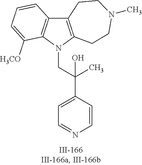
N1(CC(C2=CC=NC=C2)(C)O)C2=C(C3=C1C([OCH3])=CC=C3)CCN(C)CC2
